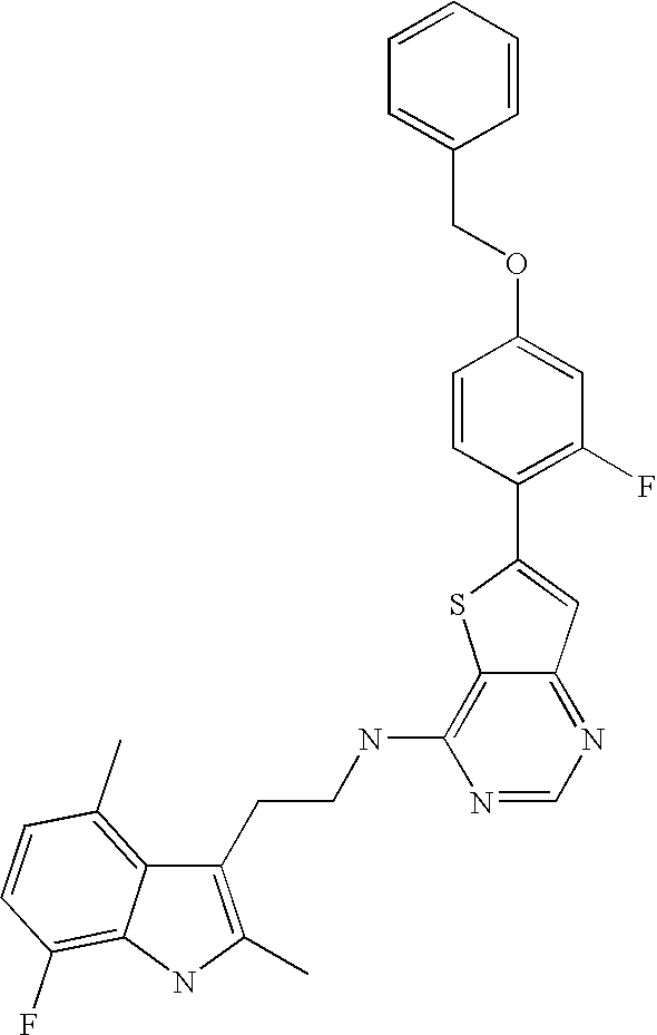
C1(CCNC2=C3C(=NC=N2)C=C(C2=C(F)C=C(OCC4=CC=CC=C4)C=C2)S3)=C(C)NC2=C(F)C=CC(C)=C12
